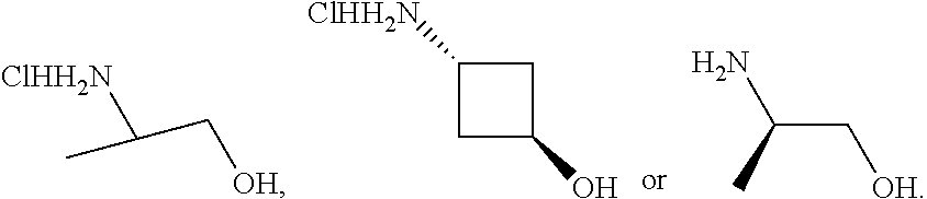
C(C)(C[OH])[ClHH2N].C1([ClHH2N])CC(O)C1.[OH]CC(C)N
